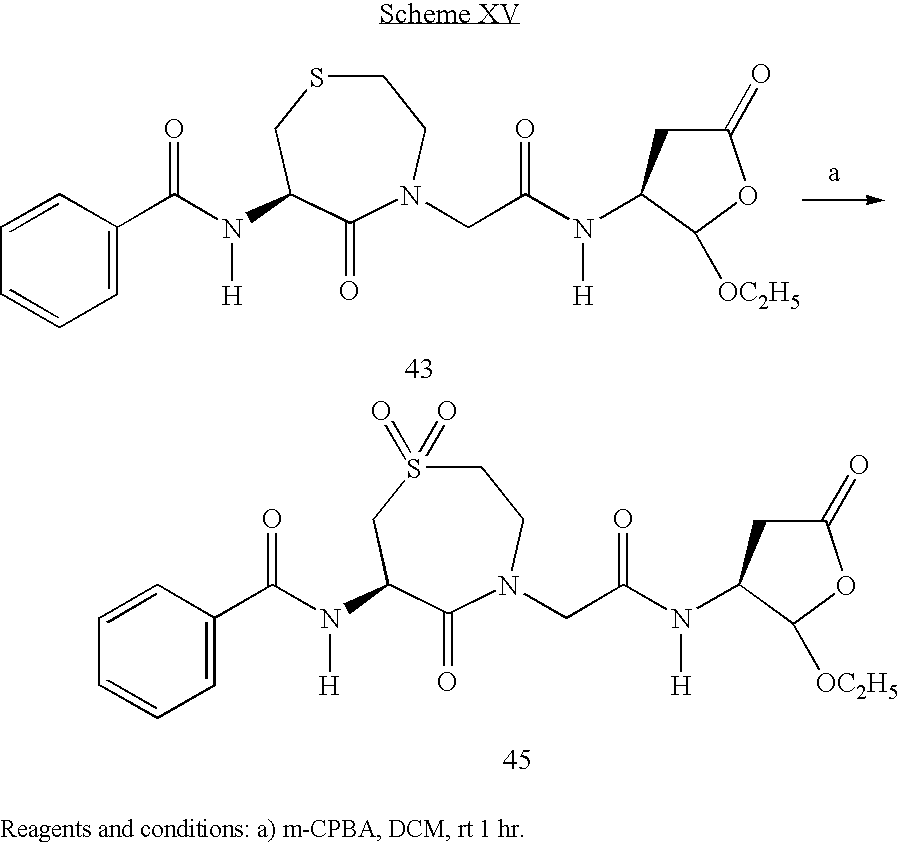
C1S(=O)(=O)CC(N(C(C2=CC=CC=C2)=O)[H])C(=O)N(CC(N([H])C2CC(=O)OC2[OC2H5])=O)C1.C1SCC(N(C(C2=CC=CC=C2)=O)[H])C(=O)N(CC(N([H])C2CC(=O)OC2[OC2H5])=O)C1
